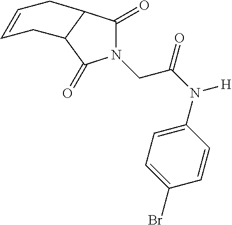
C1=CCC2C(=O)N(CC(N([H])C3=CC=C(Br)C=C3)=O)C(=O)C2C1
